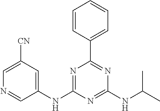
C1(NC2=NC(C3=CC=CC=C3)=NC(NC(C)C)=N2)=CC([CN])=CN=C1
